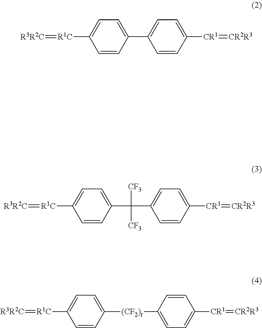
[R3R2C]=[R1C]C1=CC=C(C2=CC=C([CR1]=[CR2R3])C=C2)C=C1.[R3R2C]=[R1C]C1=CC=C(C([CF3])([CF3])C2=CC=C([CR1]=[CR2R3])C=C2)C=C1.[R3R2C]=[R1C]C1=CC=C([(CF2)t]C2=CC=C([CR1]=[CR2R3])C=C2)C=C1
